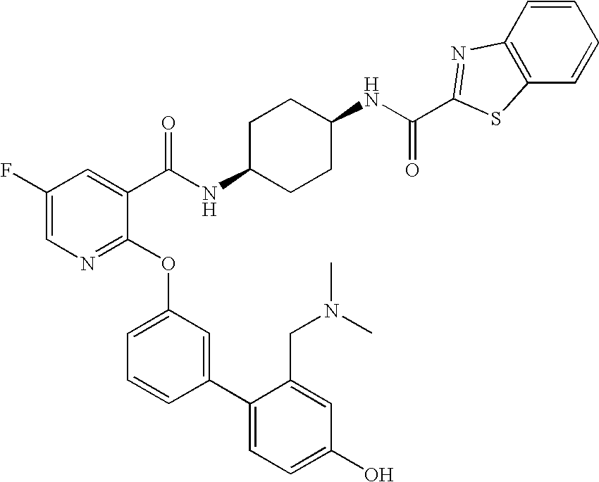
C1(F)=CN=C(OC2=CC=CC(C3=CC=C(O)C=C3CN(C)C)=C2)C(C(NC2CCC(NC(=O)C3=NC4=C(C=CC=C4)S3)CC2)=O)=C1
